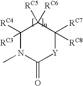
C1([RC4])([RC3])N(C)C(=O)[Y]C([RC7])([RC8])C1([RC5])[RC6]
